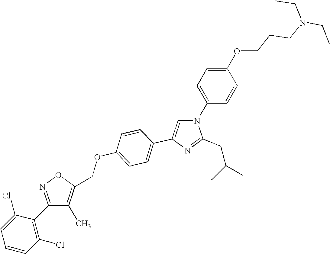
N1(C2=CC=C(OCCCN(CC)CC)C=C2)C=C(C2=CC=C(OCC3=C(C)C(C4=C(Cl)C=CC=C4Cl)=NO3)C=C2)N=C1CC(C)C
